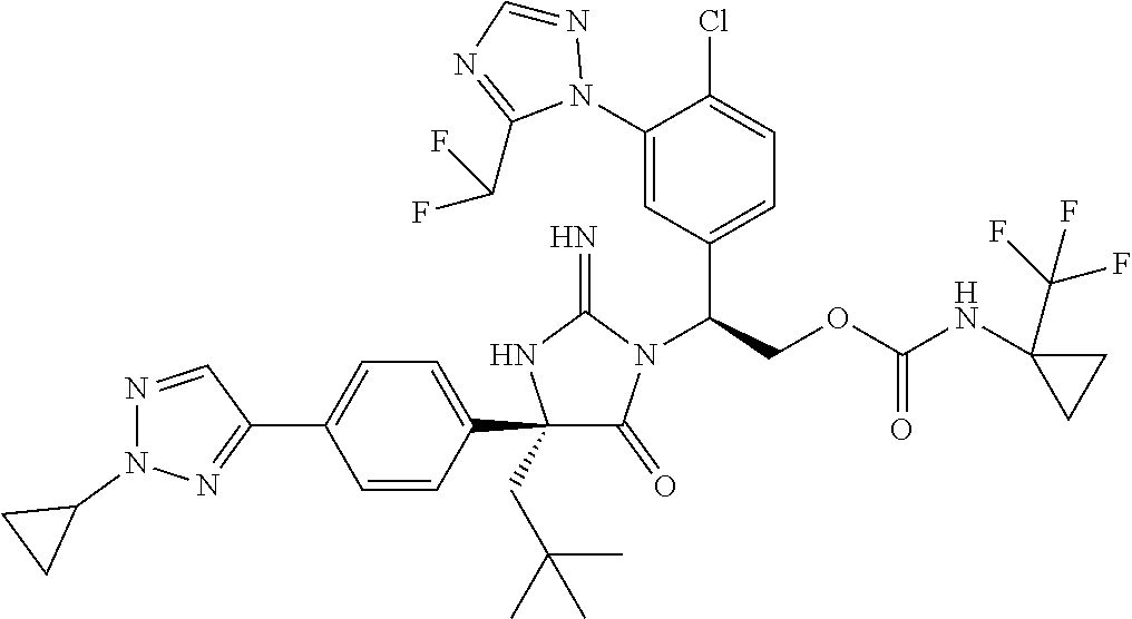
C1(C2=CC=C(C3=NN(C4CC4)N=C3)C=C2)(CC(C)(C)C)C(=O)N(C(COC(NC2(C(F)(F)F)CC2)=O)C2=CC=C(Cl)C(N3N=CN=C3C(F)F)=C2)C(=N)N1
